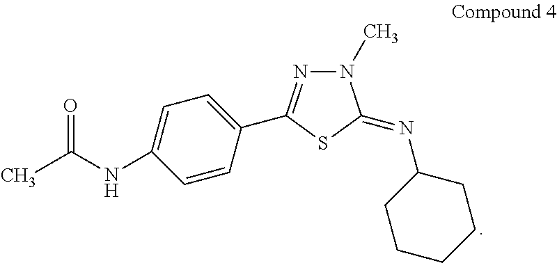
N1(C)N=C(C2=CC=C(NC(C)=O)C=C2)SC1=NC1CCCCC1
